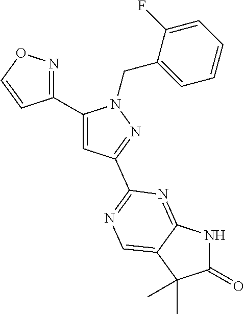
C1(C2=NOC=C2)=CC(C2=NC=C3C(=N2)NC(=O)C3(C)C)=NN1CC1=CC=CC=C1F
